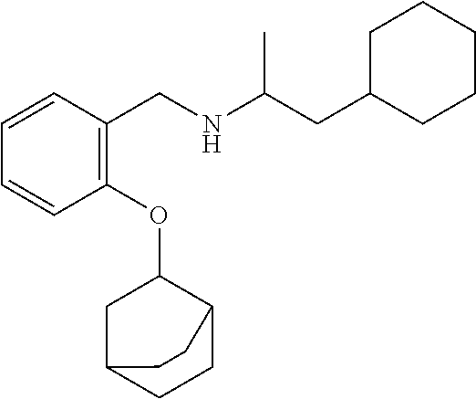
C1=CC=CC(CNC(CC2CCCCC2)C)=C1OC1CC2CCC1CC2
